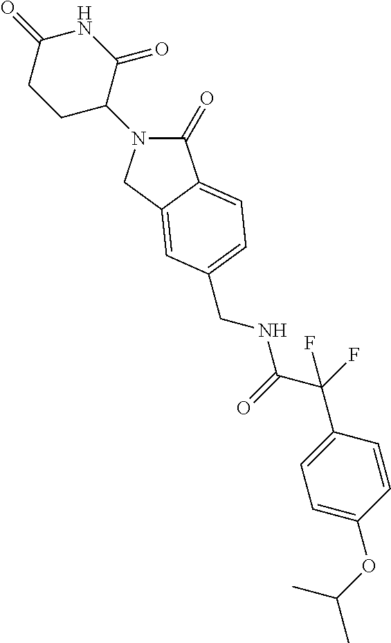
C1(=O)N(C2C(=O)NC(=O)CC2)CC2=CC(CNC(C(F)(C3=CC=C(OC(C)C)C=C3)F)=O)=CC=C12
